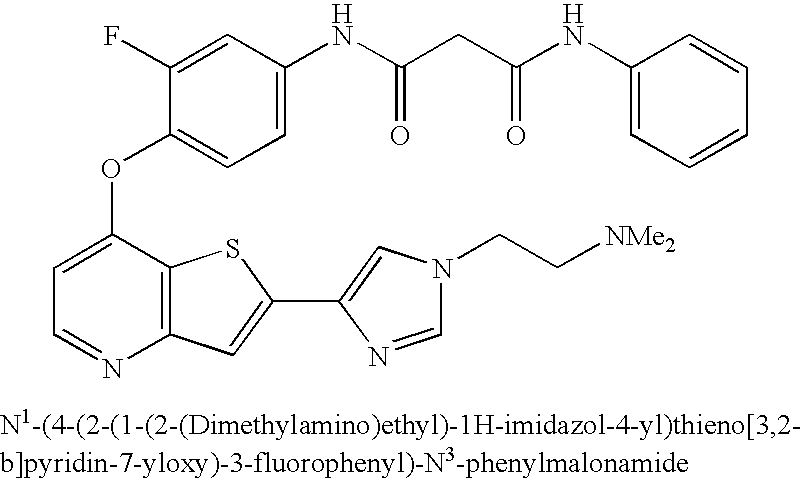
C1=C(OC2=CC=C(NC(=O)CC(NC3=CC=CC=C3)=O)C=C2F)C2=C(N=C1)C=C(C1=CN(CC[NMe2])C=N1)S2
